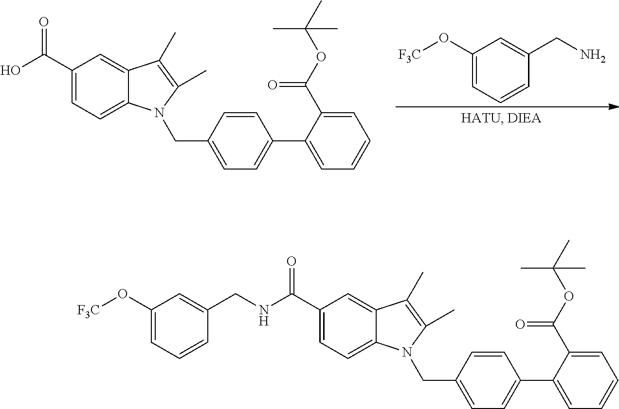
C1(O[F3C])=CC=CC(CN)=C1.C1(C(O)=O)=CC=C2C(=C1)C(C)=C(C)N2CC1=CC=C(C2=CC=CC=C2C(OC(C)(C)C)=O)C=C1.C1(C(NCC2=CC(O[F3C])=CC=C2)=O)=CC=C2C(=C1)C(C)=C(C)N2CC1=CC=C(C2=CC=CC=C2C(OC(C)(C)C)=O)C=C1
